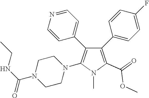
C1(C2=CC=C(F)C=C2)=C(C(OC)=O)N(C)C(N2CCN(C(NCC)=O)CC2)=C1C1=CC=NC=C1
